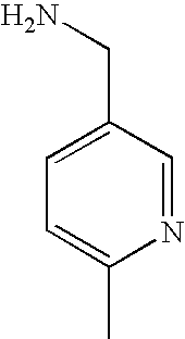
C1=C(CN)C=NC(C)=C1
